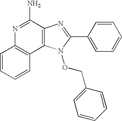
C1=CC=CC2=C1N=C(N)C1=C2N(OCC2=CC=CC=C2)C(C2=CC=CC=C2)=N1
